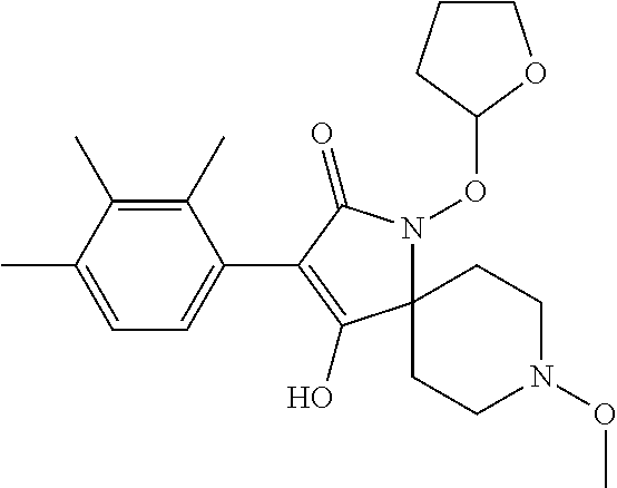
C1(C)=C(C)C(C)=CC=C1C1=C(O)C2(N(OC3OCCC3)C1=O)CCN(OC)CC2
